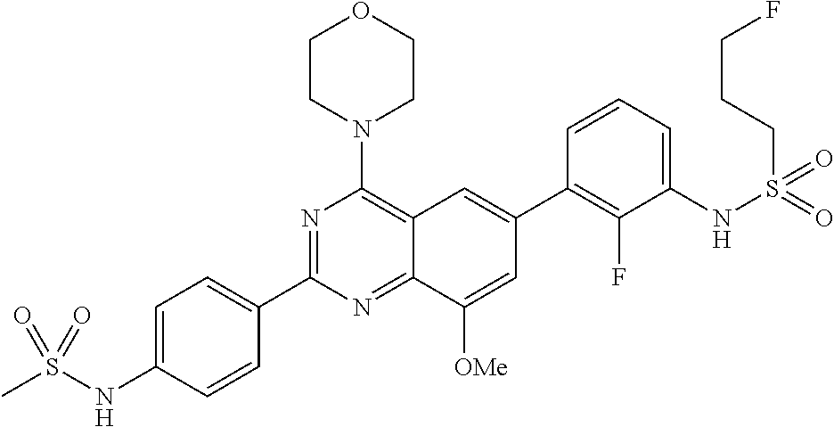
C12=NC(C3=CC=C(NS(C)(=O)=O)C=C3)=NC(N3CCOCC3)=C1C=C(C1=C(F)C(NS(CCCF)(=O)=O)=CC=C1)C=C2[OMe]
